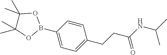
C(CC(NC(C)C)=O)C1=CC=C(B2OC(C)(C)C(C)(C)O2)C=C1
